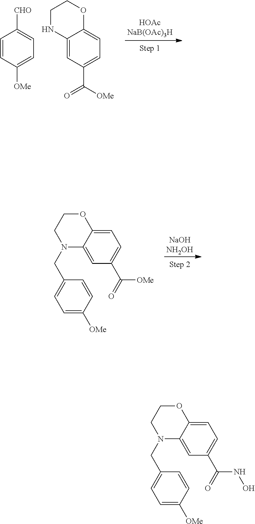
N1(CC2=CC=C([OMe])C=C2)C2=CC(C(=O)[OMe])=CC=C2OCC1.C1NC2=CC(C([OMe])=O)=CC=C2OC1.C1=CC([OMe])=CC=C1[CHO].N1(CC2=CC=C([OMe])C=C2)C2=CC(C(=O)NO)=CC=C2OCC1
